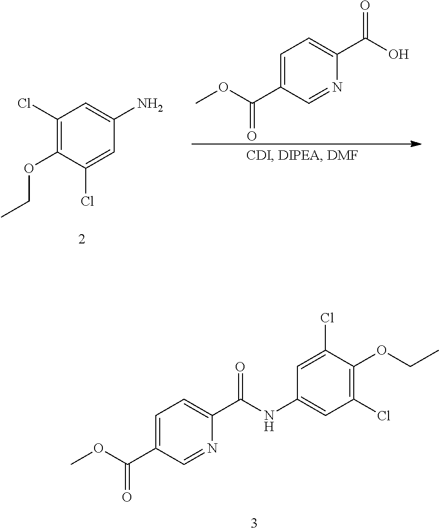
C1=C(C(OC)=O)C=NC(C(NC2=CC(Cl)=C(OCC)C(Cl)=C2)=O)=C1.C1(Cl)=C(OCC)C(Cl)=CC(N)=C1.C1(C(OC)=O)=CC=C(C(O)=O)N=C1
